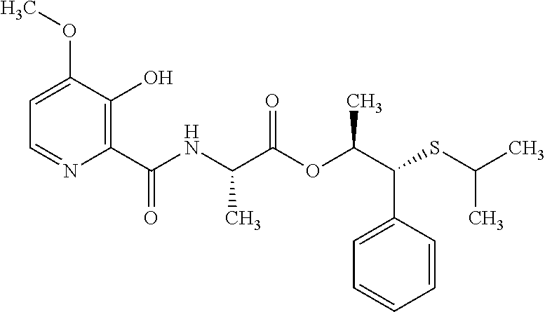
C1(C(=O)NC(C(OC(C(SC(C)C)C2=CC=CC=C2)C)=O)C)=C(O)C(OC)=CC=N1
